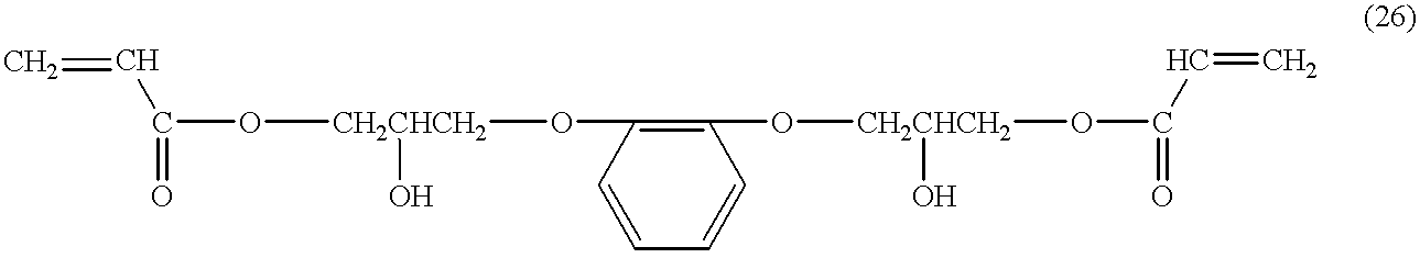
C(O[CH2CHCH2](OC1=C(O[CH2CHCH2](OC(C=C)=O)O)C=CC=C1)O)(C=C)=O
